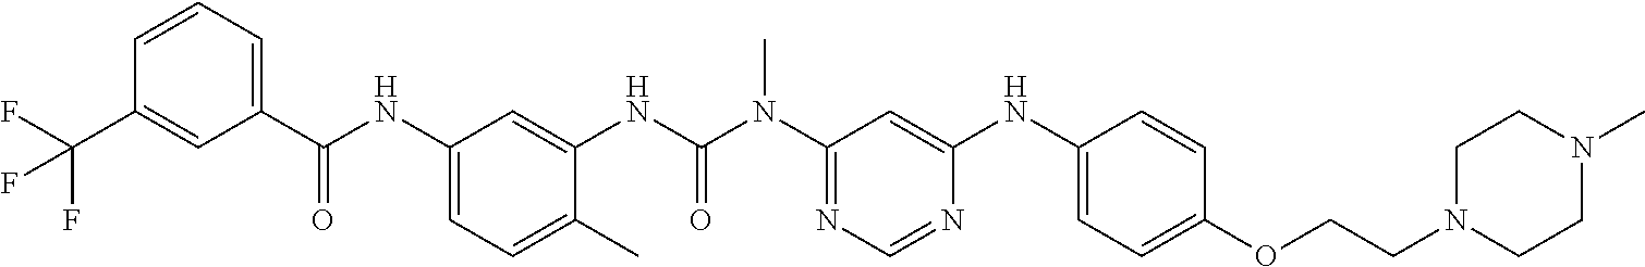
C1(C(=O)NC2=CC=C(C)C(NC(=O)N(C3=NC=NC(NC4=CC=C(OCCN5CCN(C)CC5)C=C4)=C3)C)=C2)=CC=CC(C(F)(F)F)=C1
